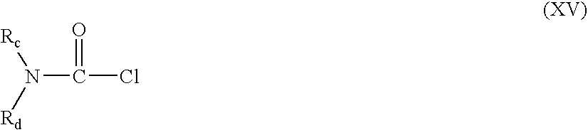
[Rc]N([Rd])C(Cl)=O
